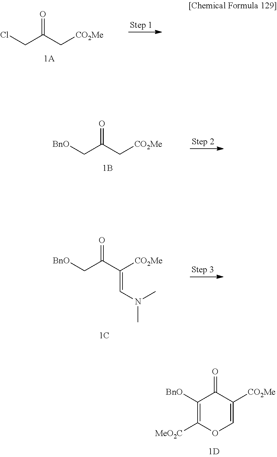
C1([BnO])=C([MeO2C])OC=C([CO2Me])C1=O.O=C(C[CO2Me])CCl.O=C(C[CO2Me])C[BnO].O=C(C([CO2Me])=CN(C)C)C[BnO]
